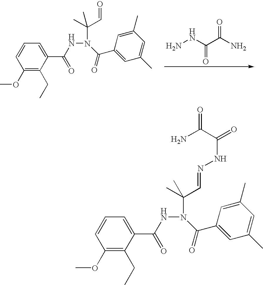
C1=CC(OC)=C(CC)C(C(=O)NN(C(C)(C=O)C)C(C2=CC(C)=CC(C)=C2)=O)=C1.NNC(C(N)=O)=O.C1=CC(OC)=C(CC)C(C(=O)NN(C(=O)C2=CC(C)=CC(C)=C2)C(C)(C=NNC(=O)C(N)=O)C)=C1
